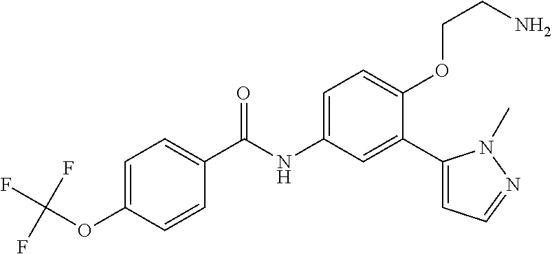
C1=C(OC(F)(F)F)C=CC(C(=O)NC2=CC=C(OCCN)C(C3=CC=NN3C)=C2)=C1
